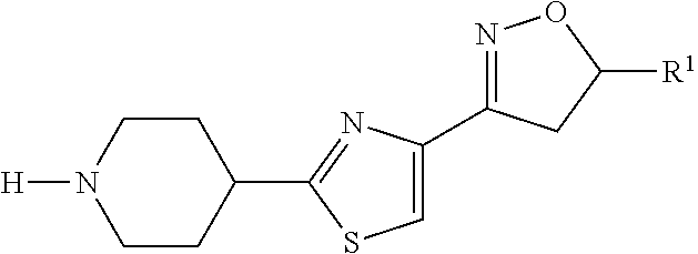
N1=C(C2=CSC(C3CCN([H])CC3)=N2)CC([R1])O1
